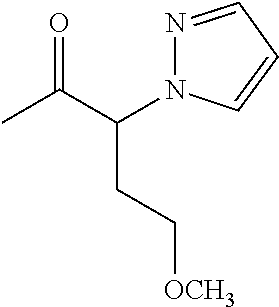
CC(C(N1N=CC=C1)CC[OCH3])=O
